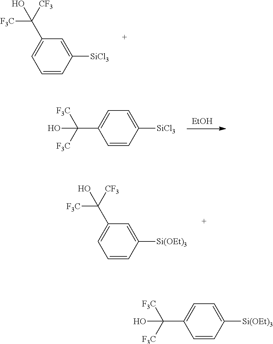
C1([SiCl3])=CC(C([CF3])([F3C])O)=CC=C1.[EtOH].C1([SiCl3])=CC=C(C([F3C])([F3C])O)C=C1.C1([Si(OEt)3])=CC(C([CF3])([F3C])O)=CC=C1.C1([Si(OEt)3])=CC=C(C([F3C])([F3C])O)C=C1
